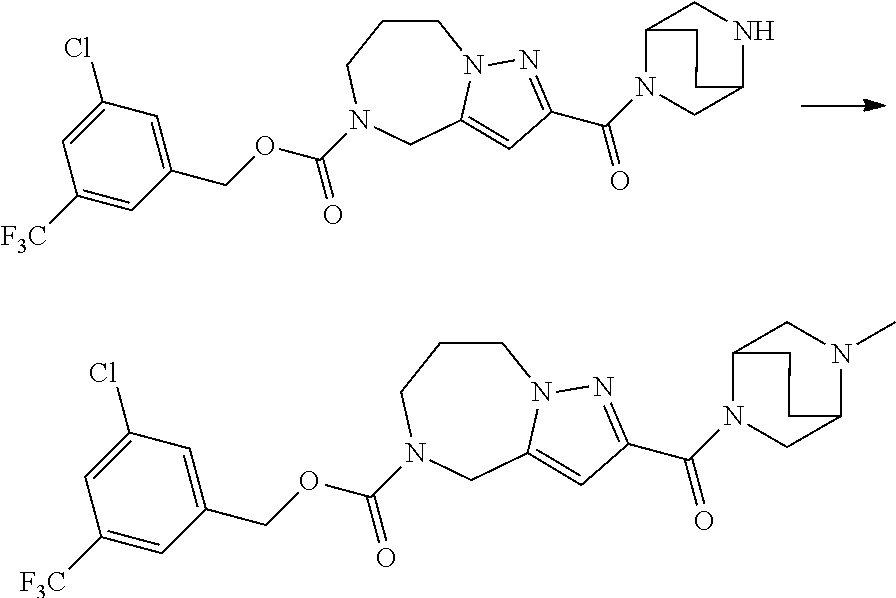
C1CCN(C(OCC2=CC(Cl)=CC([F3C])=C2)=O)CC2=CC(C(N3CC4NCC3CC4)=O)=NN12.C1CCN(C(OCC2=CC(Cl)=CC([F3C])=C2)=O)CC2=CC(C(N3CC4CCC3CN4C)=O)=NN12
